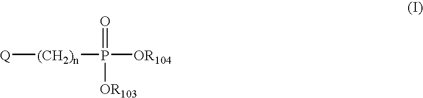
[Q][(CH2)n]P([OR104])([OR103])=O
